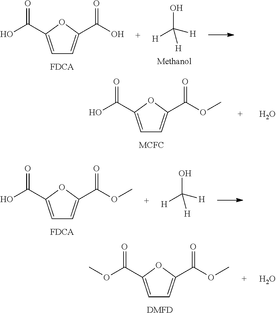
C1=C(C(O)=O)OC(C(O)=O)=C1.OC([H])([H])[H].C1=C(C(O)=O)OC(C(OC)=O)=C1.O.C1=C(C(O)=O)OC(C(OC)=O)=C1.OC([H])([H])[H].C1=C(C(OC)=O)OC(C(OC)=O)=C1.[DMFD].O
